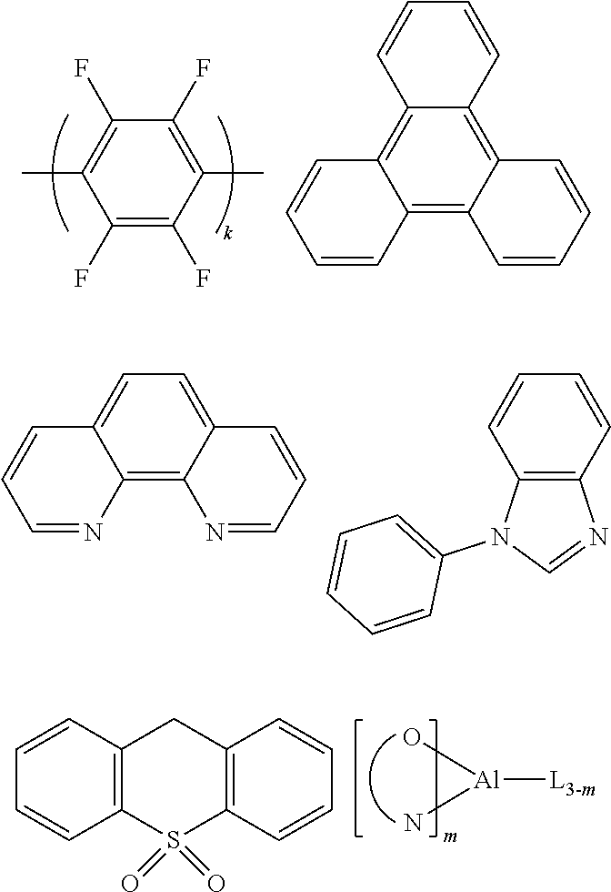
C1(F)=C(C)C(F)=C(F)C(C)=C1F.C1=CC2=C3C(=C4C(=C2C=C1)C=CC=C4)C=CC=C3.C12=CC=C3C(=C1N=CC=C2)N=CC=C3.C1=CC=CC2=C1N(C1=CC=CC=C1)C=N2.[Al]([L3-m])(O)N.C1=CC2=C(C=C1)S(=O)(=O)C1=C(C2)C=CC=C1
